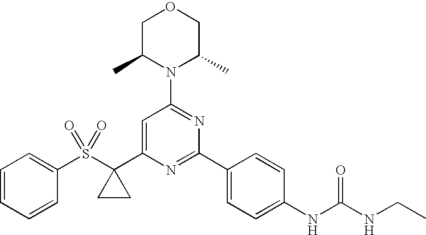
C1=CC=CC(S(C2(C3=CC(N4C(C)COCC4C)=NC(C4=CC=C(NC(NCC)=O)C=C4)=N3)CC2)(=O)=O)=C1
